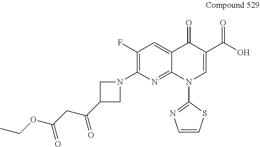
C1(F)=C(N2CC(C(CC(OCC)=O)=O)C2)N=C2C(=C1)C(=O)C(C(O)=O)=CN2C1=NC=CS1
